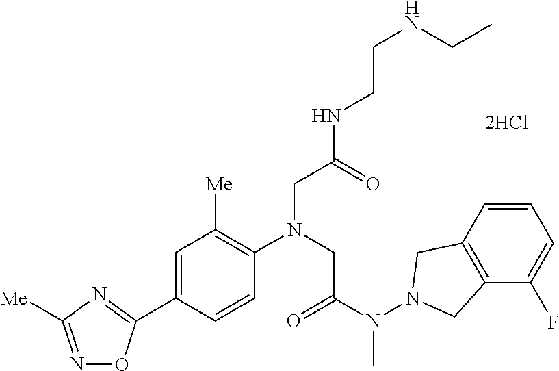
O1N=C([Me])N=C1C1=CC([Me])=C(N(CC(N(N2CC3=C(C2)C=CC=C3F)C)=O)CC(NCCNCC)=O)C=C1
